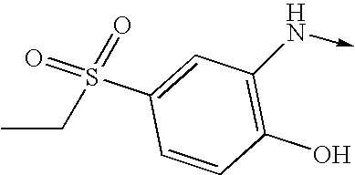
C1(O)=C(N->C)C=C(S(=O)(=O)CC)C=C1
